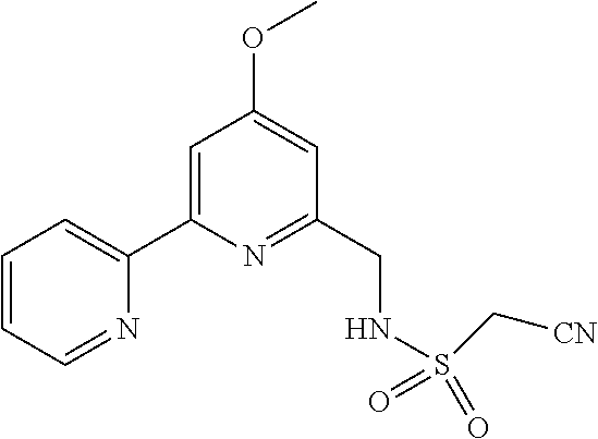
C1=CC=NC(C2=CC(OC)=CC(CNS(C[CN])(=O)=O)=N2)=C1
